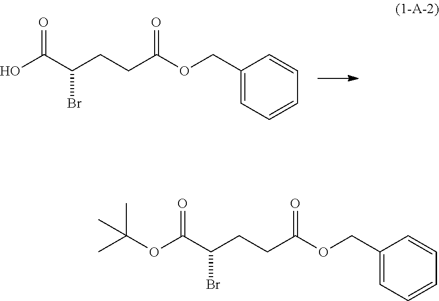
OC(C(CCC(OCC1=CC=CC=C1)=O)Br)=O.O(C(C(CCC(OCC1=CC=CC=C1)=O)Br)=O)C(C)(C)C
